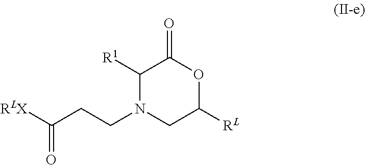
C1([R1])N(CCC([RLX])=O)CC([RL])OC1=O
